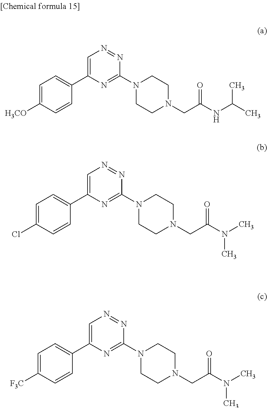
C1=C(C2=CC=C([H3CO])C=C2)N=C(N2CCN(CC(NC(C)C)=O)CC2)N=N1.C1=C(C2=CC=C(Cl)C=C2)N=C(N2CCN(CC(N(C)C)=O)CC2)N=N1.C1=C(C2=CC=C([F3C])C=C2)N=C(N2CCN(CC(N(C)C)=O)CC2)N=N1
